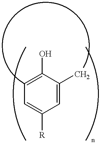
C1=C(O)C(C)=CC([R])=C1
